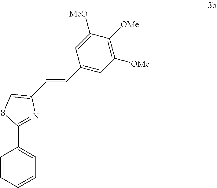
C1(C2=NC(C=CC3=CC([OMe])=C([OMe])C([MeO])=C3)=CS2)=CC=CC=C1
